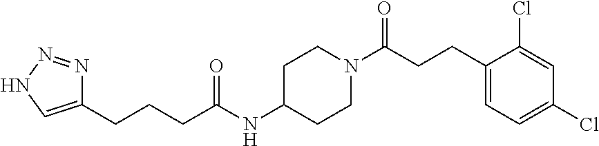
N1=NNC=C1CCCC(NC1CCN(C(CCC2=CC=C(Cl)C=C2Cl)=O)CC1)=O
